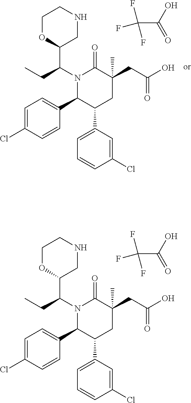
C1=C(Cl)C=CC(C2C(C3=CC=CC(Cl)=C3)CC(C)(CC(O)=O)C(=O)N2C(CC)C2CNCCO2)=C1.C(C(O)=O)(F)(F)F.C1=C(Cl)C=CC(C2C(C3=CC=CC(Cl)=C3)CC(C)(CC(O)=O)C(=O)N2C(CC)C2CNCCO2)=C1.C(C(O)=O)(F)(F)F
